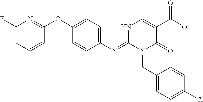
C1(N=C2NC=C(C(O)=O)C(=O)N2CC2=CC=C(Cl)C=C2)=CC=C(OC2=NC(F)=CC=C2)C=C1
